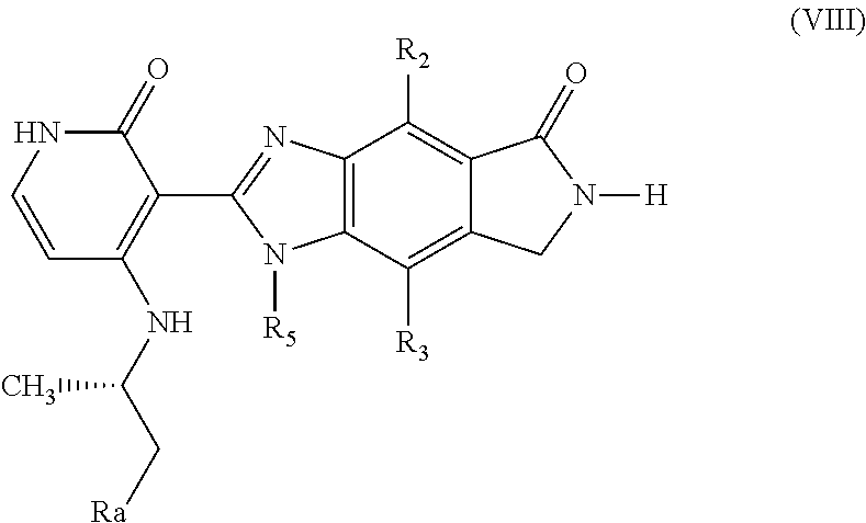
C1(C2=NC3=C(N2[R5])C([R3])=C2C(=C3[R2])C(=O)N([H])C2)=C(NC(C[Ra])C)C=CNC1=O
